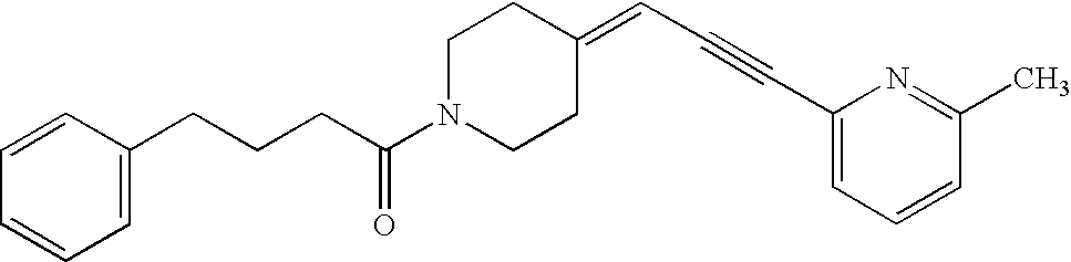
C1=CC(CCCC(=O)N2CCC(=CC#CC3=CC=CC(C)=N3)CC2)=CC=C1
